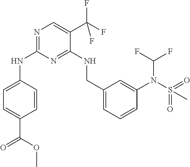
N1=C(NC2=CC=C(C(OC)=O)C=C2)N=C(NCC2=CC=CC(N(S(=O)(C)=O)C(F)F)=C2)C(C(F)(F)F)=C1
